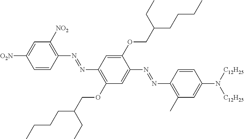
C1=CC(N=NC2=C(OCC(CCCC)CC)C=C(N=NC3=C(C)C=C(N([C12H25])[C12H25])C=C3)C(OCC(CCCC)CC)=C2)=C([NO2])C=C1[O2N]
